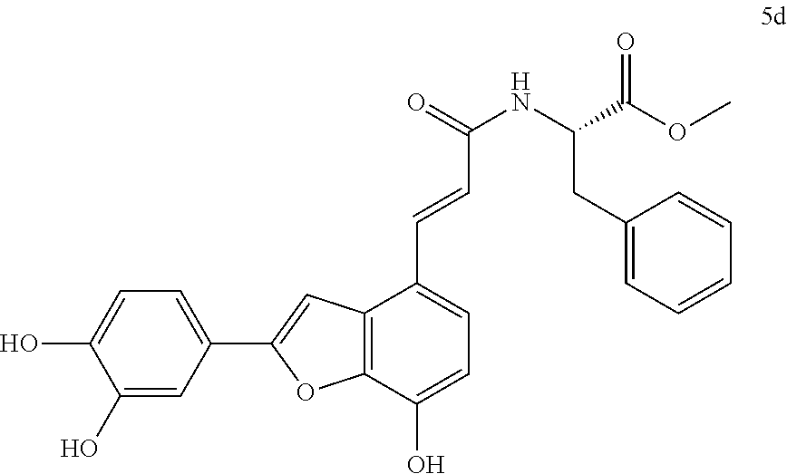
C12=C(C(O)=CC=C1C=CC(NC(C(OC)=O)CC1=CC=CC=C1)=O)OC(C1=CC=C(O)C(O)=C1)=C2
